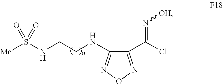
C1(C(Cl)=N[OH])=NON=C1NCCNS([Me])(=O)=O
